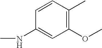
CNC1=CC(OC)=C(C)C=C1
